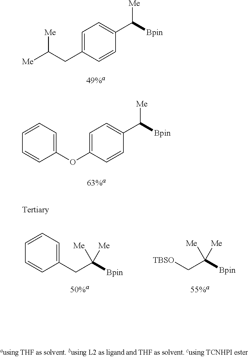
C1(CC([Me])[Me])=CC=C(C([Me])[Bpin])C=C1.C1(OC2=CC=CC=C2)=CC=C(C([Me])[Bpin])C=C1.C1=CC(CC([Bpin])([Me])[Me])=CC=C1.[TBSO]CC([Bpin])([Me])[Me]
